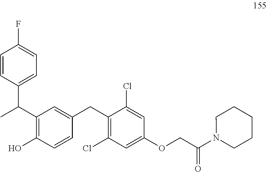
C1(C(C)C2=CC=C(F)C=C2)=C(O)C=CC(CC2=C(Cl)C=C(OCC(N3CCCCC3)=O)C=C2Cl)=C1
